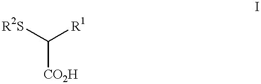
[R2S]C([R1])[CO2H]
